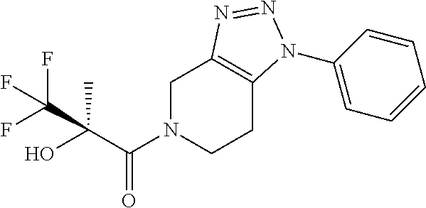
C1N(C(C(O)(C)C(F)(F)F)=O)CCC2=C1N=NN2C1=CC=CC=C1
